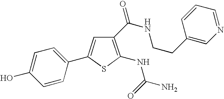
C1=C(O)C=CC(C2=CC(C(=O)NCCC3=CN=CC=C3)=C(NC(=O)N)S2)=C1
